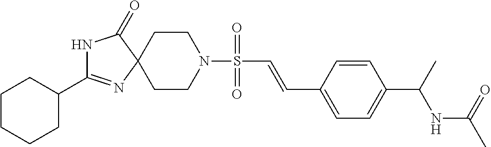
C1CN(S(C=CC2=CC=C(C(NC(C)=O)C)C=C2)(=O)=O)CCC12N=C(C1CCCCC1)NC2=O
